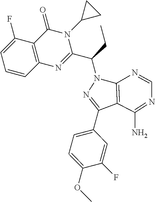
C1=CC2=C(C(F)=C1)C(=O)N(C1CC1)C(C(CC)N1N=C(C3=CC=C(OC)C(F)=C3)C3=C1N=CN=C3N)=N2
